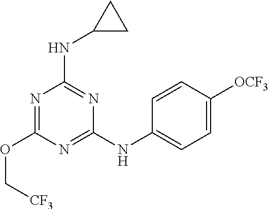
N1=C(NC2=CC=C([OCF3])C=C2)N=C(NC2CC2)N=C1OC[CF3]
